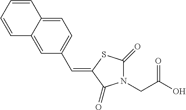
C1=C2C(=CC(C=C3C(=O)N(CC(O)=O)C(=O)S3)=C1)C=CC=C2
